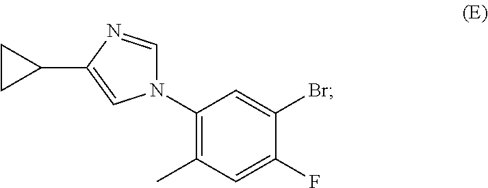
N1(C2=C(C)C=C(F)C(Br)=C2)C=NC(C2CC2)=C1
